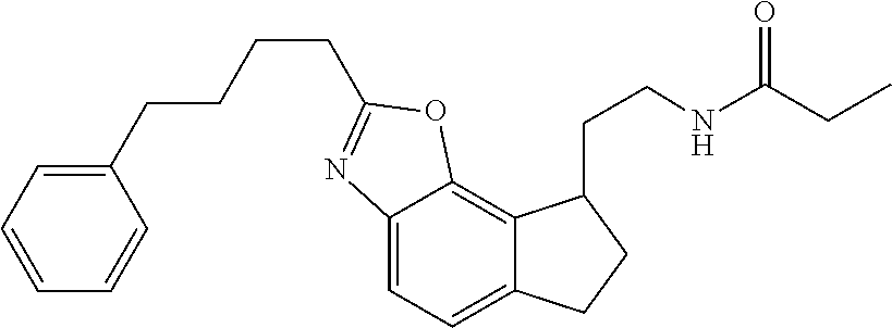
C12=CC=C3C(=C1OC(CCCCC1=CC=CC=C1)=N2)C(CCNC(=O)CC)CC3
